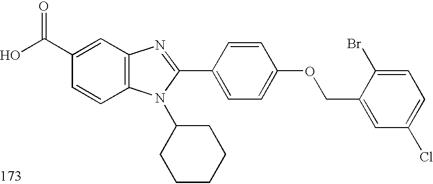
OC(C1=CC2=C(C=C1)N(C1CCCCC1)C(C1=CC=C(OCC3=CC(Cl)=CC=C3Br)C=C1)=N2)=O
